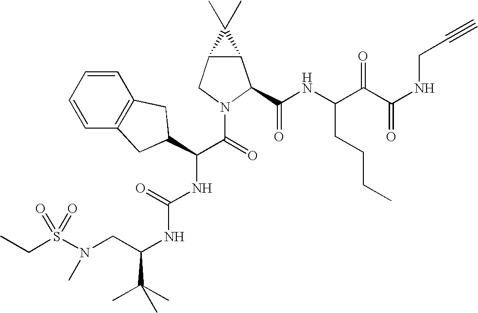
S(N(CC(NC(NC(C(=O)N1C(C(NC(C(C(NCC#C)=O)=O)CCCC)=O)C2C(C1)C2(C)C)C1CC2=C(C=CC=C2)C1)=O)C(C)(C)C)C)(=O)(=O)CC
